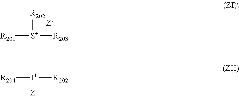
[R201][S+]([R202])[R203].[R204][I+][R202]
